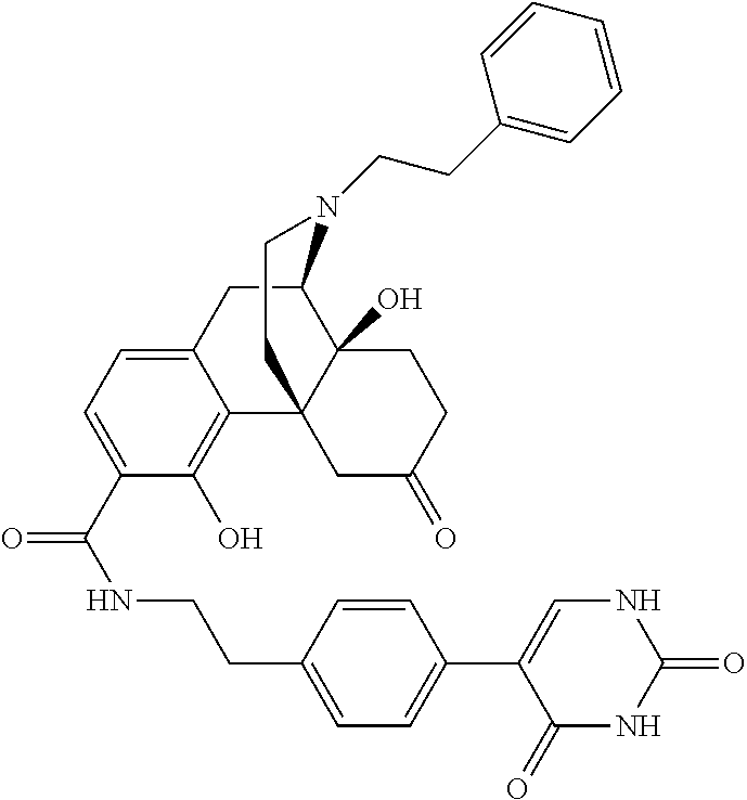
N(C(=O)C1=CC=C2C(=C1O)C13C(O)(C(C2)N(CCC2=CC=CC=C2)CC1)CCC(=O)C3)CCC1=CC=C(C2=CNC(=O)NC2=O)C=C1
